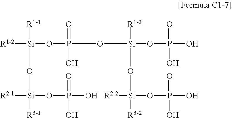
[R1-1][Si](O[Si]([R3-1])([R2-1])OP(=O)(O)O)(OP(O[Si]([R1-3])(O[Si]([R3-2])(OP(=O)(O)O)[R2-2])OP(O)(=O)O)(=O)O)[R1-2]
